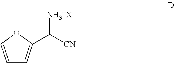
C1=COC(C([CN])[NH3+X-])=C1
